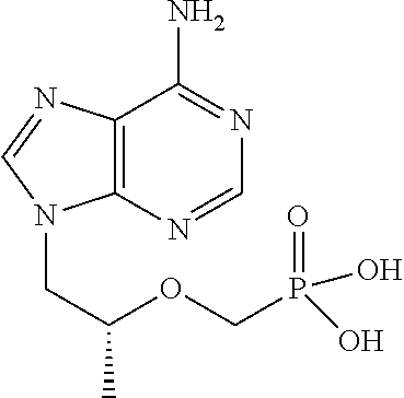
C12=C(N=CN=C1N)N(CC(OCP(O)(=O)O)C)C=N2
